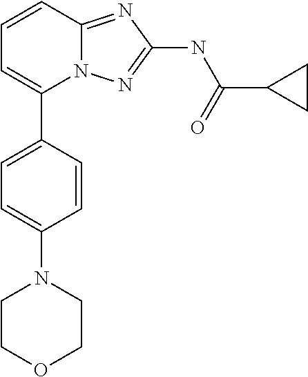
C1=CC2=NC(NC(=O)C3CC3)=NN2C(C2=CC=C(N3CCOCC3)C=C2)=C1
